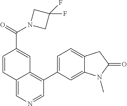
C1=CC2=CN=CC(C3=CC=C4C(=C3)N(C)C(=O)C4)=C2C=C1C(=O)N1CC(F)(F)C1
